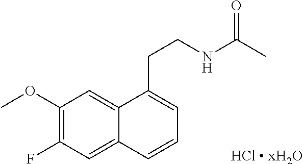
C1(OC)=C(F)C=C2C(=C1)C(CCNC(C)=O)=CC=C2.[HCl  xH2O]
